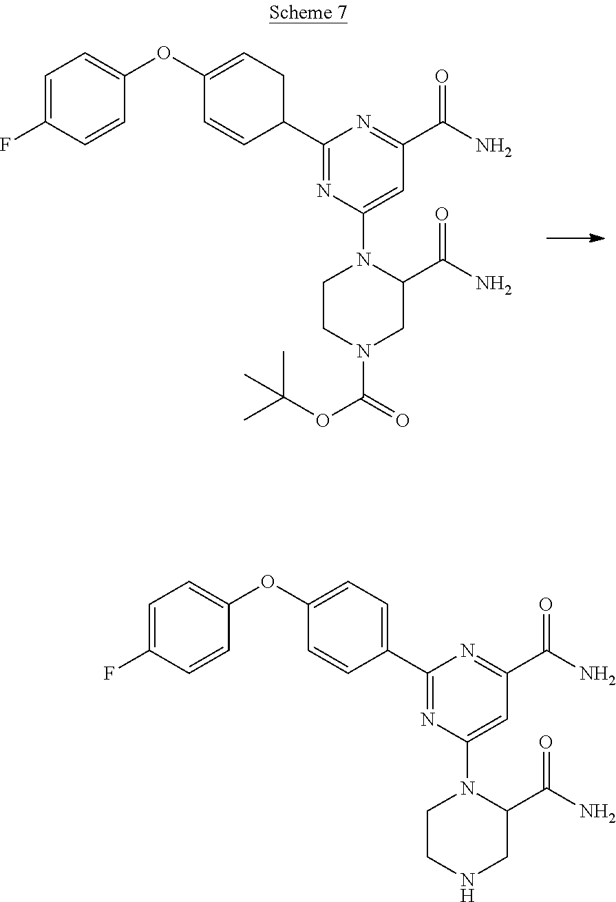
C1=C(F)C=CC(OC2=CCC(C3=NC(N4C(C(N)=O)CN(C(=O)OC(C)(C)C)CC4)=CC(C(N)=O)=N3)C=C2)=C1.C1=C(F)C=CC(OC2=CC=C(C3=NC(N4C(C(N)=O)CNCC4)=CC(C(N)=O)=N3)C=C2)=C1
